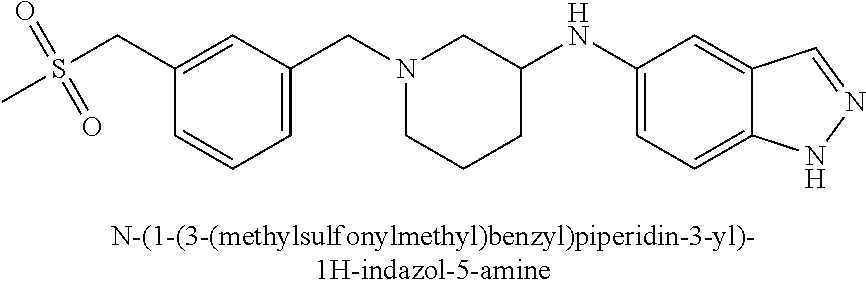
N1(CC2=CC=CC(CS(C)(=O)=O)=C2)CCCC(NC2=CC=C3C(=C2)C=NN3)C1
